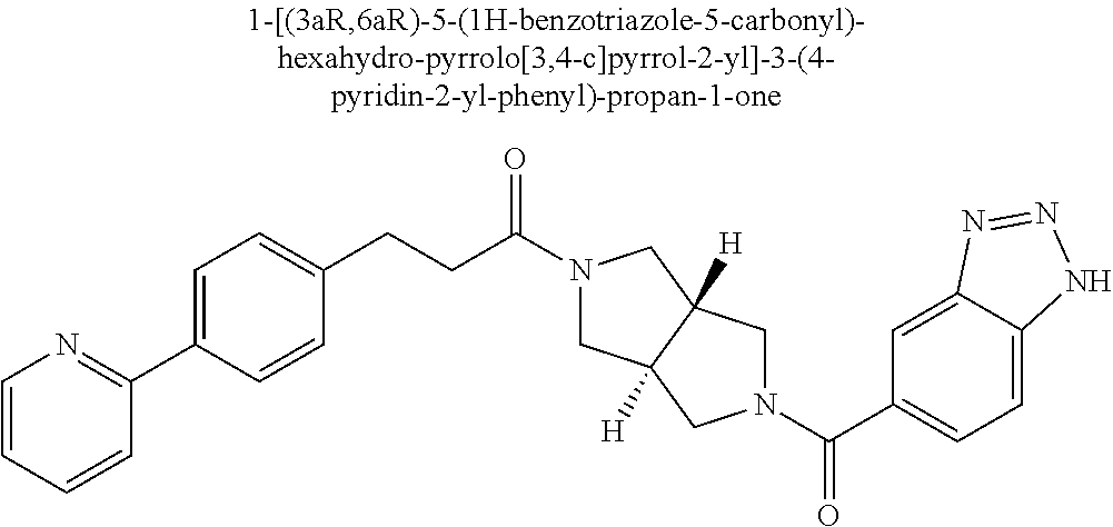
C(=O)(C1=CC=C2C(=C1)N=NN2)N1CC2([H])CN(C(=O)CCC3=CC=C(C4=NC=CC=C4)C=C3)CC2([H])C1
